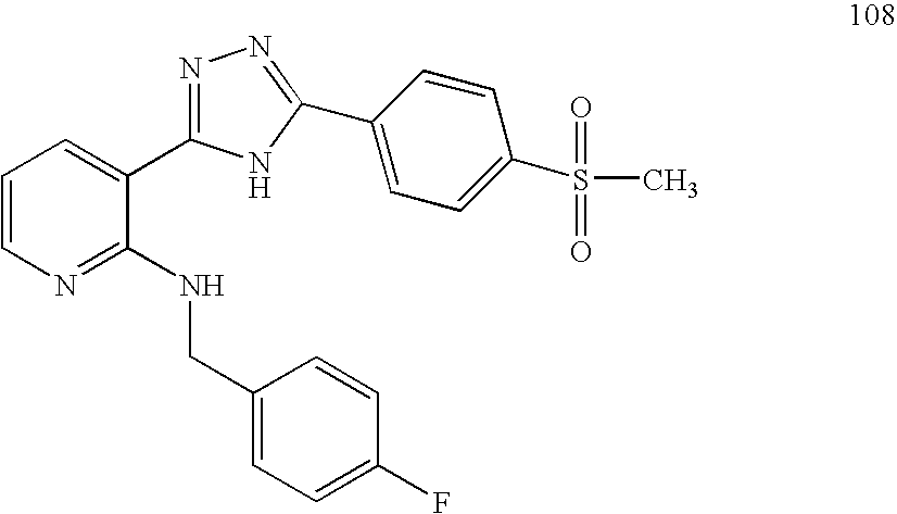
C1=CN=C(NCC2=CC=C(F)C=C2)C(C2=NN=C(C3=CC=C(S(C)(=O)=O)C=C3)N2)=C1
